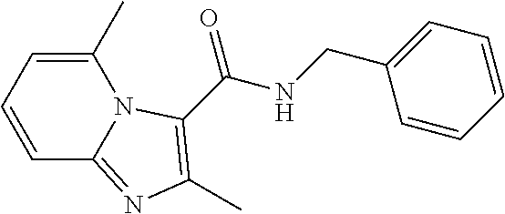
C1=CC=C(C)N2C1=NC(C)=C2C(=O)NCC1=CC=CC=C1
